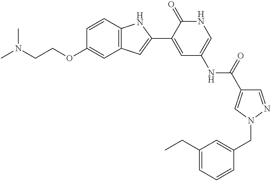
CN(CCOC1=CC2=C(C=C1)NC(C1=CC(NC(=O)C3=CN(CC4=CC(CC)=CC=C4)N=C3)=CNC1=O)=C2)C
